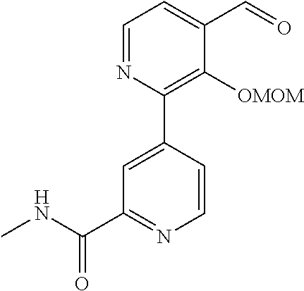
C1(C2=C([OMOM])C(C=O)=CC=N2)=CC(C(NC)=O)=NC=C1
